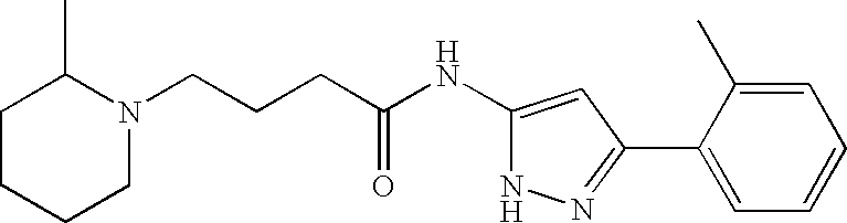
C(CCC(NC1=CC(C2=CC=CC=C2C)=NN1)=O)N1C(C)CCCC1
